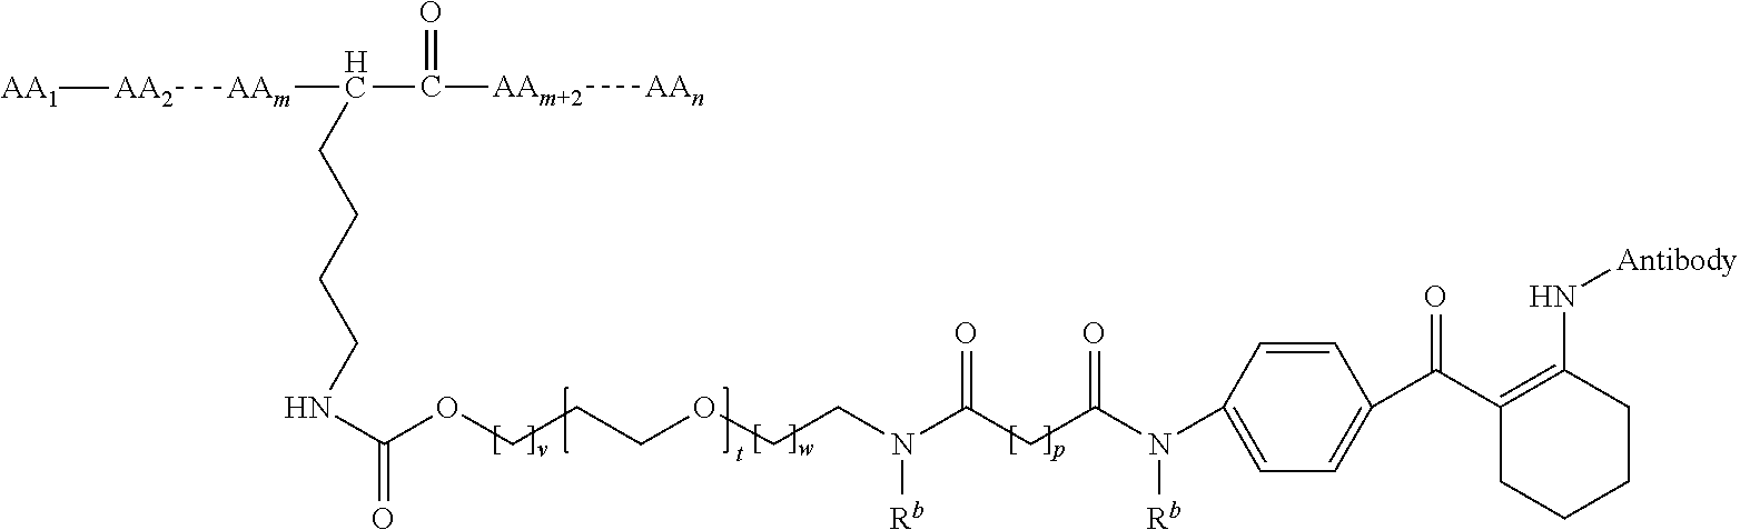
C1=CC(N(C(CC(N(CCOCCCOC(NCCCCC(C([AAm+2][AAn])=O)[AAm][AA2][AA1])=O)[Rb])=O)=O)[Rb])=CC=C1C(C1=C(N[Antibody])CCCC1)=O
